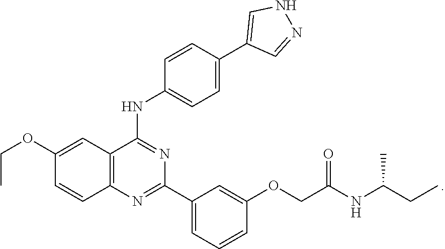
C1(NC2=NC(C3=CC=CC(OCC(NC(C)CC)=O)=C3)=NC3=C2C=C(OCC)C=C3)=CC=C(C2=CNN=C2)C=C1
